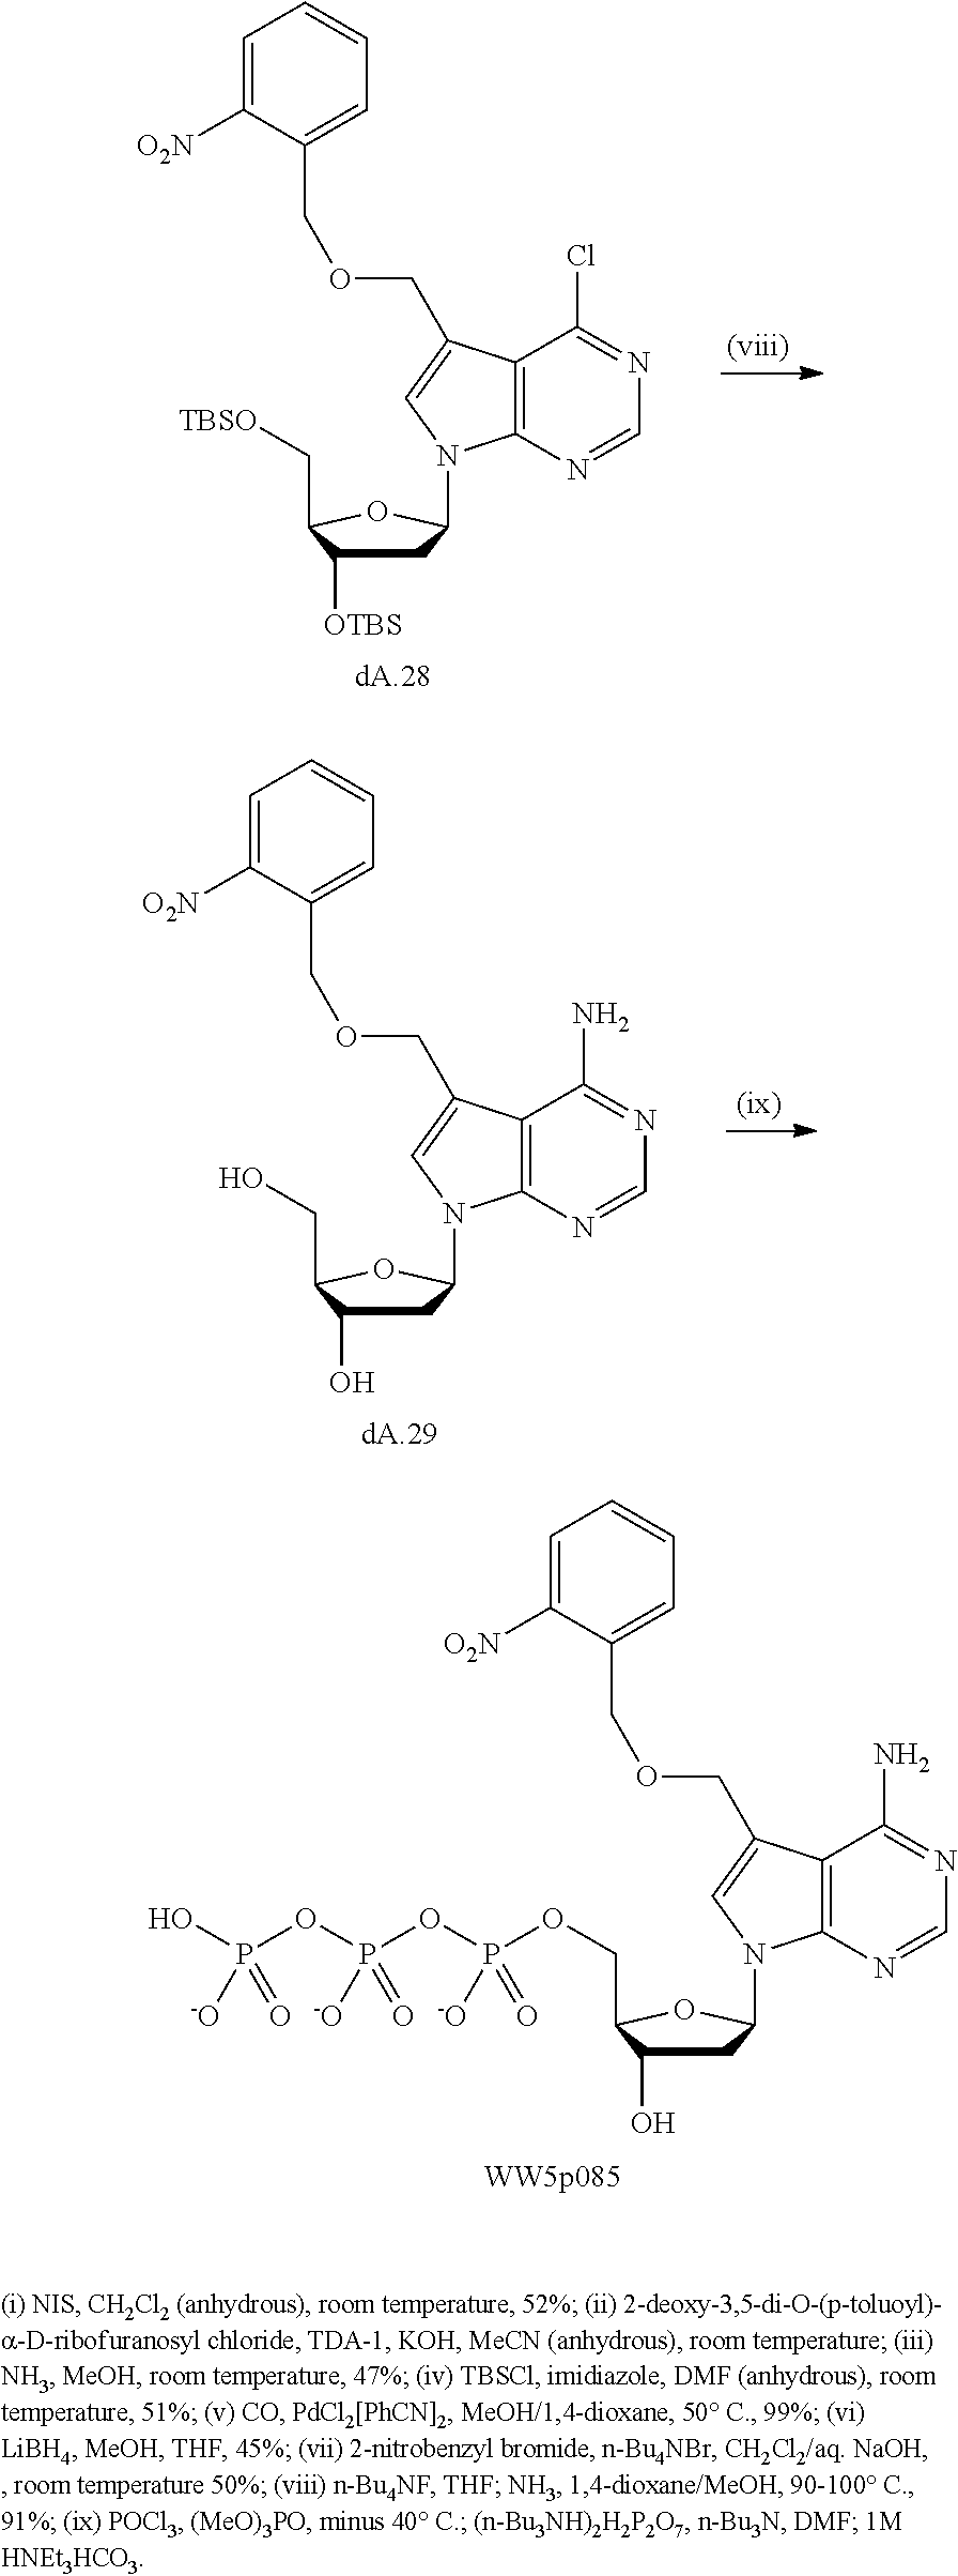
C12=C(N=CN=C1Cl)N(C1CC([OTBS])C(C[TBSO])O1)C=C2COCC1=CC=CC=C1[O2N].C12=C(N=CN=C1N)N(C1CC(O)C(CO)O1)C=C2COCC1=CC=CC=C1[O2N].O(P([-O])(OP(=O)(OP(O)([-O])=O)[-O])=O)CC1C(O)CC(N2C3=C(C(N)=NC=N3)C(COCC3=CC=CC=C3[O2N])=C2)O1
